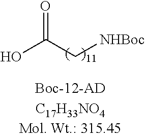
O=C(C[NHBoc])O
